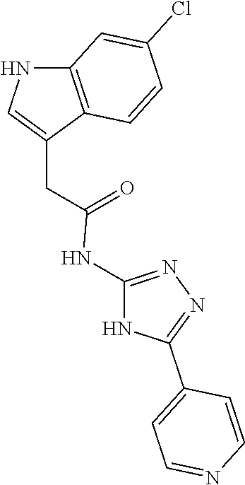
N1=C(NC(CC2=CNC3=C2C=CC(Cl)=C3)=O)NC(C2=CC=NC=C2)=N1
